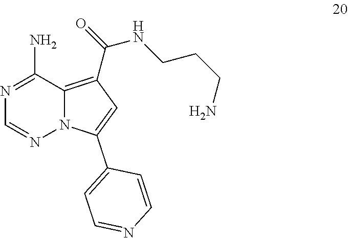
N1=C(N)C2=C(C(=O)NCCCN)C=C(C3=CC=NC=C3)N2N=C1
